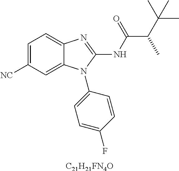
C1=C([NC])C=C2C(=C1)N=C(NC(=O)C(C(C)(C)C)C)N2C1=CC=C(F)C=C1.[C21H21FN4O]
